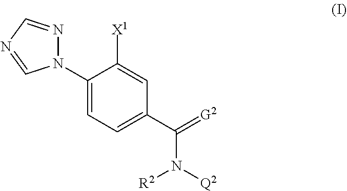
C1(N2N=CN=C2)=CC=C(C(=[G2])N([Q2])[R2])C=C1[X1]
